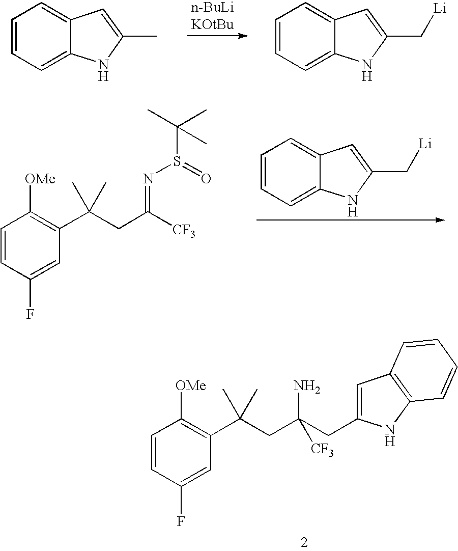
C1=CC(F)=CC(C(CC(N)(CC2=CC3=C(N2)C=CC=C3)[CF3])(C)C)=C1[OMe].C1=CC=C2C(=C1)C=C(C)N2.C1=CC=C2C(=C1)C=C(C[Li])N2.C1=CC=C2C(=C1)C=C(C[Li])N2.C1=CC(F)=CC(C(CC([CF3])=NS(C(C)(C)C)=O)(C)C)=C1[OMe]
